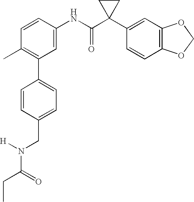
C1(NC(C2(C3=CC4=C(C=C3)OCO4)CC2)=O)=CC(C2=CC=C(CN(C(CC)=O)[H])C=C2)=C(C)C=C1
